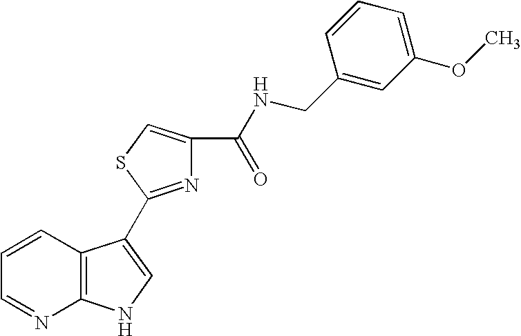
C1=CC2=C(N=C1)NC=C2C1=NC(C(NCC2=CC(OC)=CC=C2)=O)=CS1
